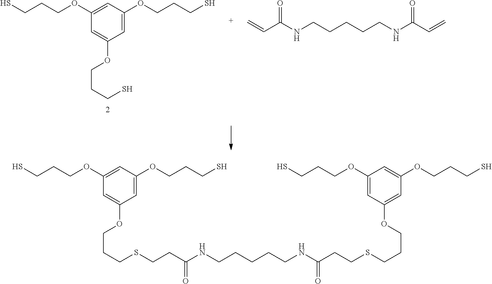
C1=C(OCCCS)C=C(OCCCS)C=C1OCCCS.C=CC(NCCCCCNC(C=C)=O)=O.C1=C(OCCCS)C=C(OCCCSCCC(NCCCCCNC(CCSCCCOC2=CC(OCCCS)=CC(OCCCS)=C2)=O)=O)C=C1OCCCS
